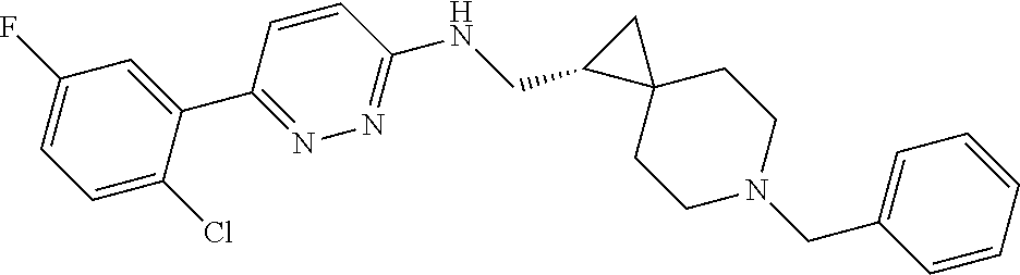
C1=C(Cl)C(C2=NN=C(NCC3C4(C3)CCN(CC3=CC=CC=C3)CC4)C=C2)=CC(F)=C1
